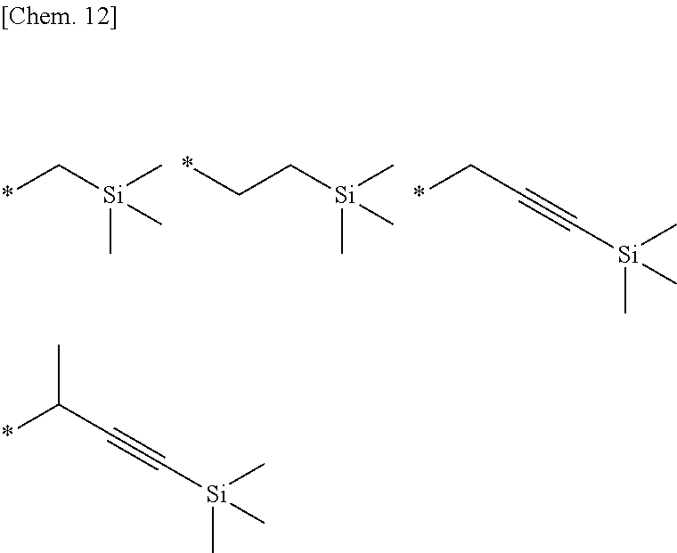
*C[Si](C)(C)C.C(C[Si](C)(C)C)*.*CC#C[Si](C)(C)C.*C(C#C[Si](C)(C)C)C
